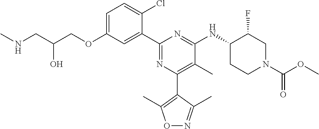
C1=C(OCC(CNC)O)C=C(C2=NC(C3=C(C)ON=C3C)=C(C)C(NC3CCN(C(OC)=O)CC3F)=N2)C(Cl)=C1
